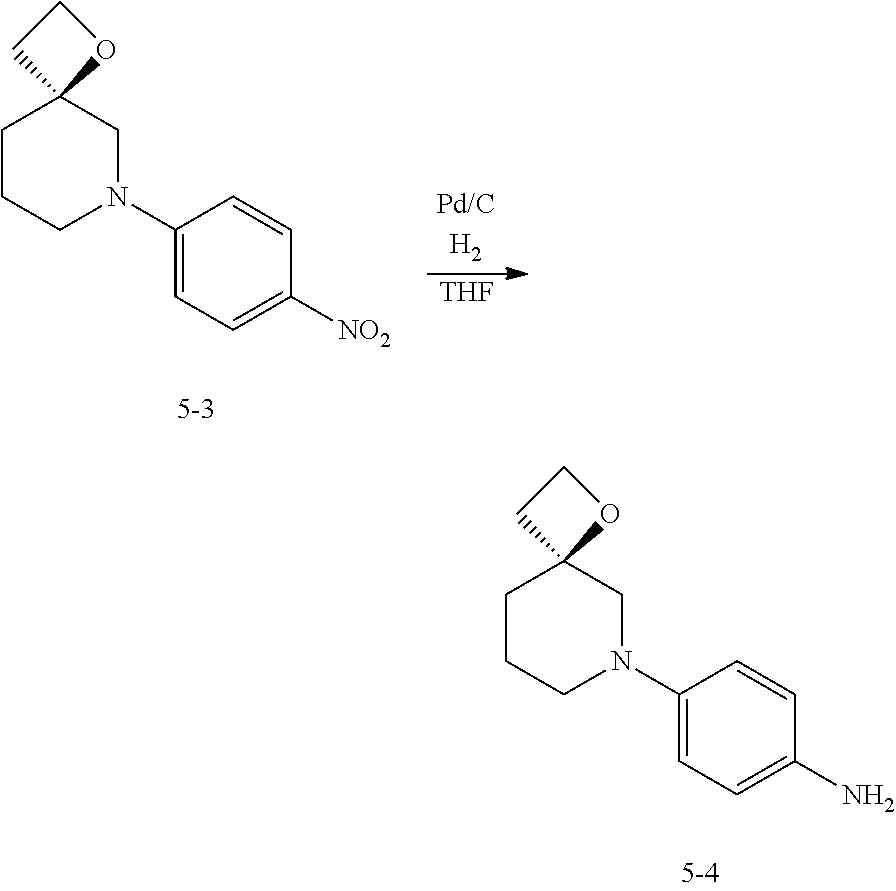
C1CCN(C2=CC=C(N)C=C2)CC12OCC2.C1CCN(C2=CC=C([NO2])C=C2)CC12OCC2.[THF]
